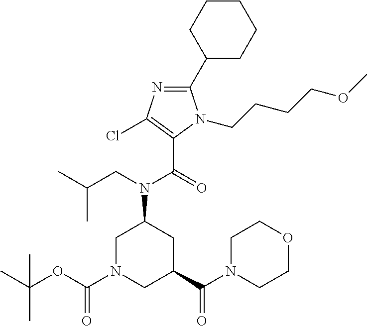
C1(C2CCCCC2)=NC(Cl)=C(C(=O)N(CC(C)C)C2CN(C(OC(C)(C)C)=O)CC(C(N3CCOCC3)=O)C2)N1CCCCOC
